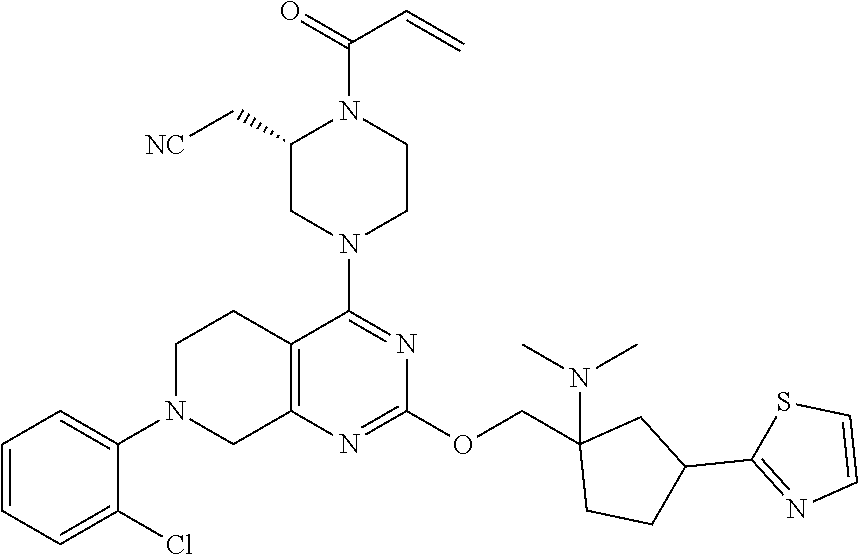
C1=CC=C(Cl)C(N2CC3=C(CC2)C(N2CCN(C(=O)C=C)C(C[NC])C2)=NC(OCC2(N(C)C)CCC(C4=NC=CS4)C2)=N3)=C1
